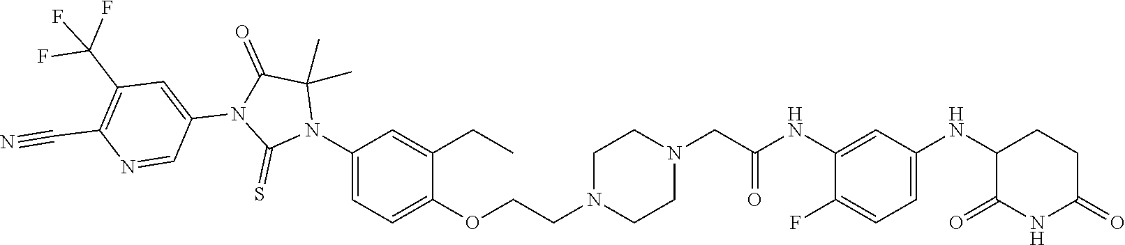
C1(F)=CC=C(NC2C(=O)NC(=O)CC2)C=C1NC(CN1CCN(CCOC2=CC=C(N3C(C)(C)C(=O)N(C4=CC(C(F)(F)F)=C(C#N)N=C4)C3=S)C=C2CC)CC1)=O
